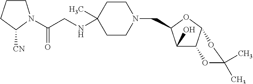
C1(O)C2C(OC1CN1CCC(NCC(=O)N3CCCC3[CN])(C)CC1)OC(C)(C)O2
